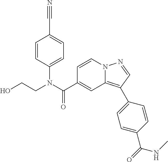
C1=CN2C(=C(C3=CC=C(C(=O)NC)C=C3)C=N2)C=C1C(N(CCO)C1=CC=C(C#N)C=C1)=O
